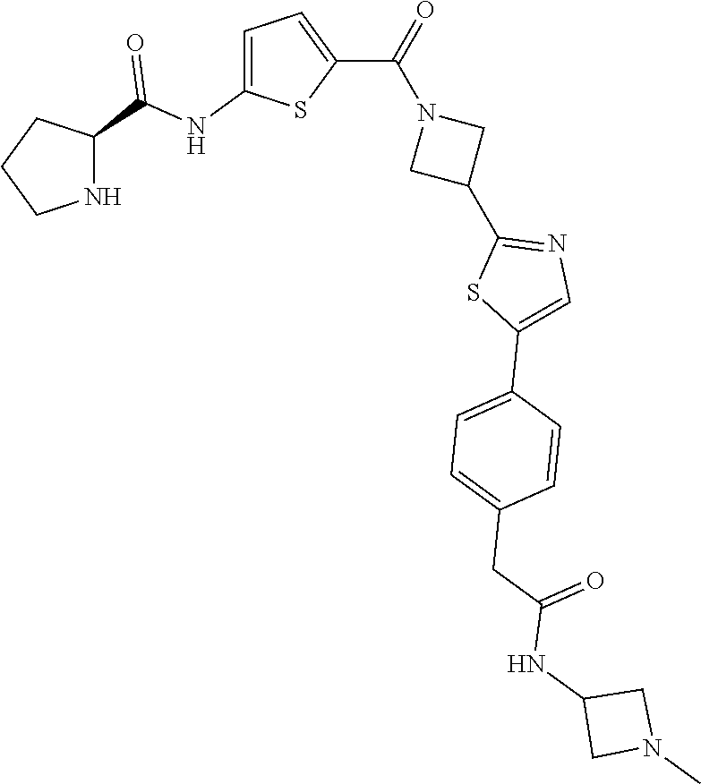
C1CNC(C(NC2=CC=C(C(=O)N3CC(C4=NC=C(C5=CC=C(CC(NC6CN(C)C6)=O)C=C5)S4)C3)S2)=O)C1
